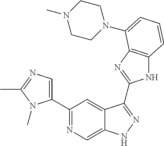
C1(C2=NC=C3C(=C2)C(C2=NC4=C(N2)C=CC=C4N2CCN(C)CC2)=NN3)=CN=C(C)N1C
